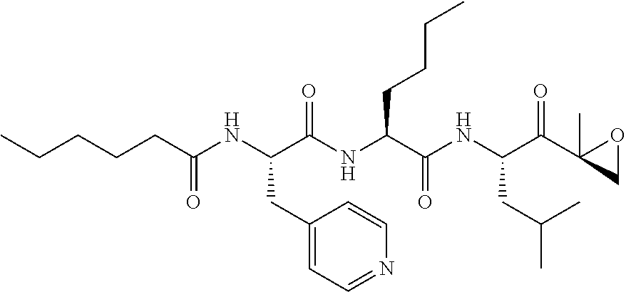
CCCCCC(NC(C(NC(C(NC(C(C1(C)CO1)=O)CC(C)C)=O)CCCC)=O)CC1=CC=NC=C1)=O
